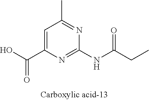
C1=C(C(O)=O)N=C(NC(CC)=O)N=C1C
